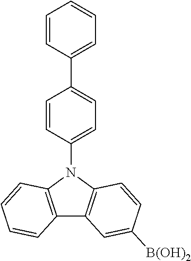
C1=CC(C2=CC=C(N3C4=C(C5=C3C=CC([B(OH)2])=C5)C=CC=C4)C=C2)=CC=C1
